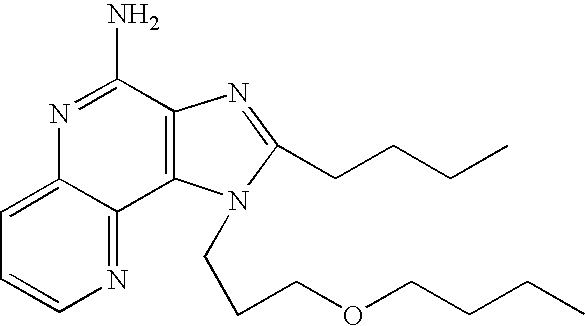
C12=CC=CN=C1C1=C(C(N)=N2)N=C(CCCC)N1CCCOCCCC
